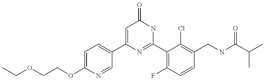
C1(C2=CC=C(OCCOCC)N=C2)=CC(=O)NC(C2=C(F)C=CC(CNC(C(C)C)=O)=C2Cl)=N1
